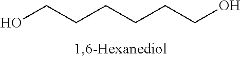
C(CCCCO)CO
